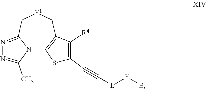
N12C3=C(C[Y1]CC1=NN=C2C)C([R4])=C(C#C[L][Y]B)S3
